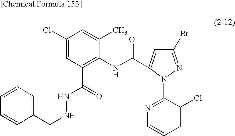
C1(Cl)=CC(C(=O)NNCC2=CC=CC=C2)=C(NC(=O)C2=CC(Br)=NN2C2=NC=CC=C2Cl)C(C)=C1
